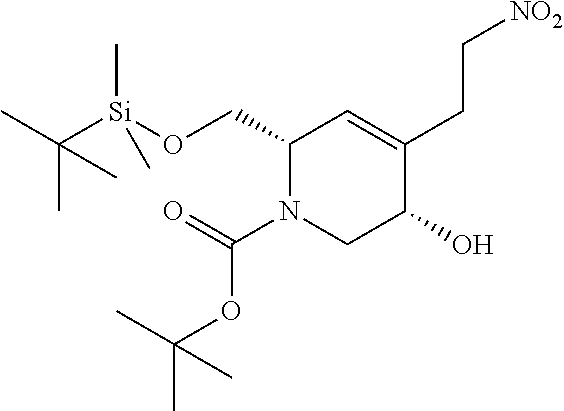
C1(CO[Si](C(C)(C)C)(C)C)N(C(=O)OC(C)(C)C)CC(O)C(CC[NO2])=C1
